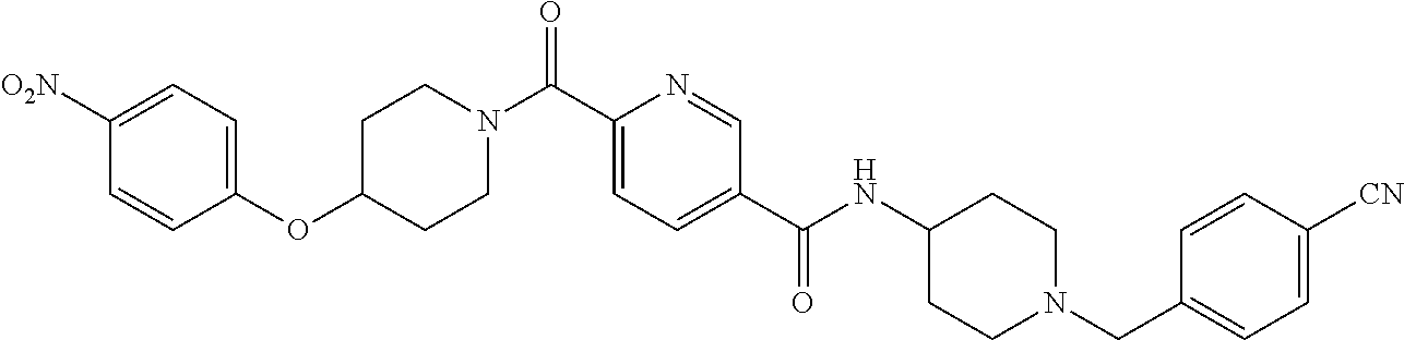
C(C1=CC=C(C(NC2CCN(CC3=CC=C([CN])C=C3)CC2)=O)C=N1)(=O)N1CCC(OC2=CC=C([O2N])C=C2)CC1
